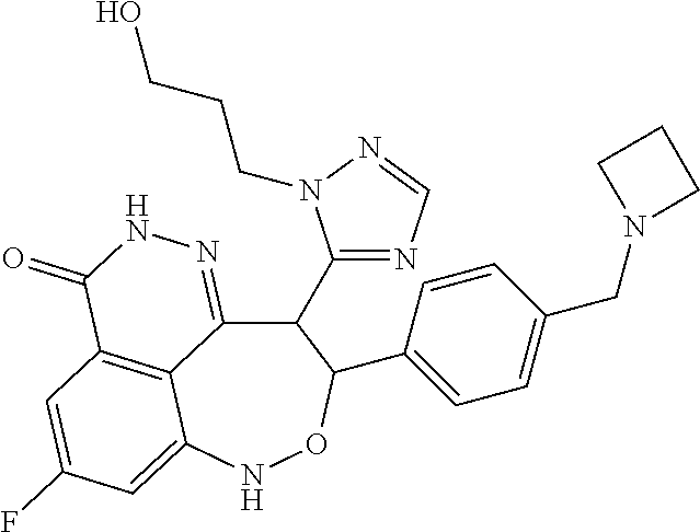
C12=C3C=C(F)C=C1NOC(C1=CC=C(CN4CCC4)C=C1)C(C1=NC=NN1CCCO)C2=NNC3=O
